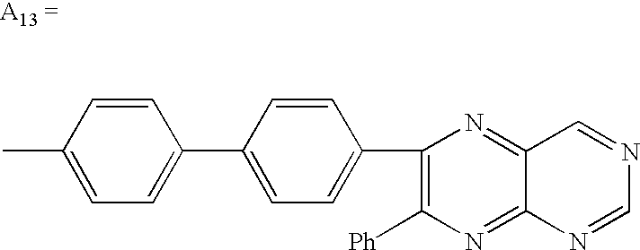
C1(C2=CC=C(C3=C([Ph])N=C4C(=N3)C=NC=N4)C=C2)=CC=C(C)C=C1
